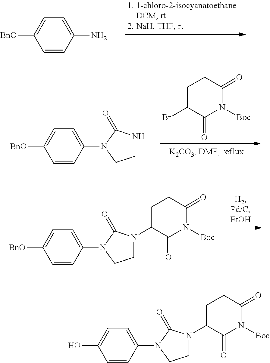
C1=CC(N)=CC=C1[BnO].C1=CC(N2C(=O)NCC2)=CC=C1[BnO].C1C(Br)C(=O)N([Boc])C(=O)C1.C1=CC(N2C(=O)N(C3C(=O)N([Boc])C(=O)CC3)CC2)=CC=C1[BnO].C1=CC(N2C(=O)N(C3C(=O)N([Boc])C(=O)CC3)CC2)=CC=C1O
